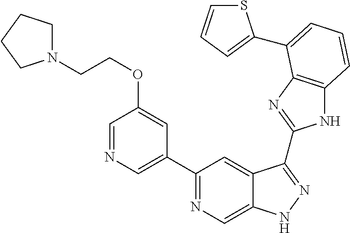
C1(C2=NC=C3C(=C2)C(C2=NC4=C(N2)C=CC=C4C2=CC=CS2)=NN3)=CN=CC(OCCN2CCCC2)=C1
